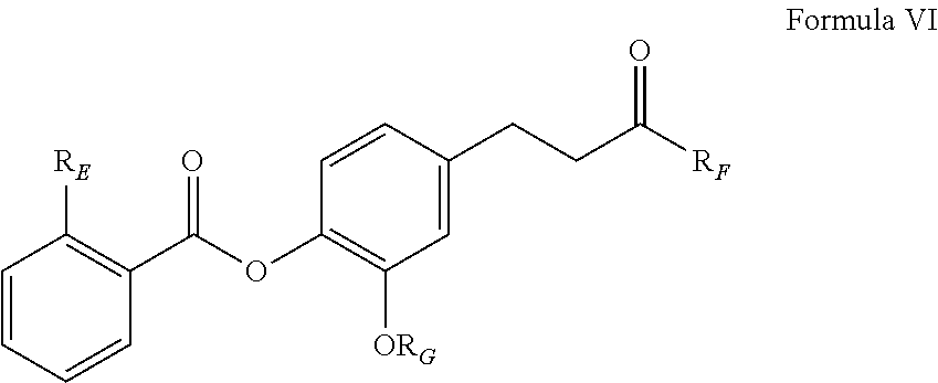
[RE]C1=C(C(=O)OC2=C([ORG])C=C(CCC([RF])=O)C=C2)C=CC=C1
